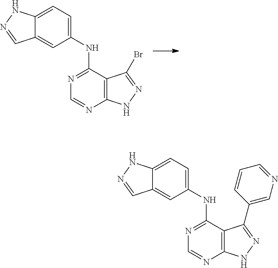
C12=C(NN=C1Br)N=CN=C2NC1=CC=C2C(=C1)C=NN2.C12=C(NN=C1C1=CN=CC=C1)N=CN=C2NC1=CC=C2C(=C1)C=NN2
